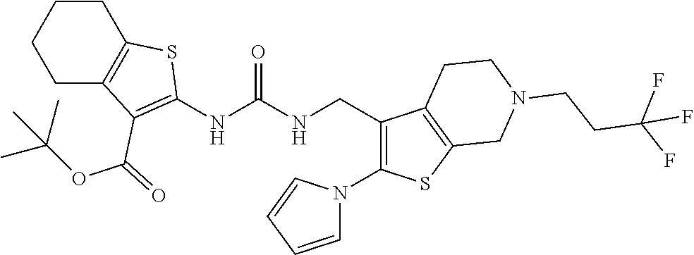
C1CC2=C(CC1)C(C(OC(C)(C)C)=O)=C(NC(NCC1=C(N3C=CC=C3)SC3=C1CCN(CCC(F)(F)F)C3)=O)S2
